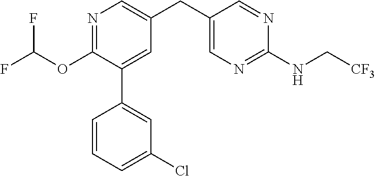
C1(OC(F)F)=NC=C(CC2=CN=C(NC[CF3])N=C2)C=C1C1=CC(Cl)=CC=C1
